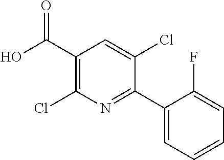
C1(C(=O)O)=C(Cl)N=C(C2=CC=CC=C2F)C(Cl)=C1
